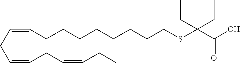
C(CC=CCC=CCC)=CCCCCCCCCSC(C(O)=O)(CC)CC
